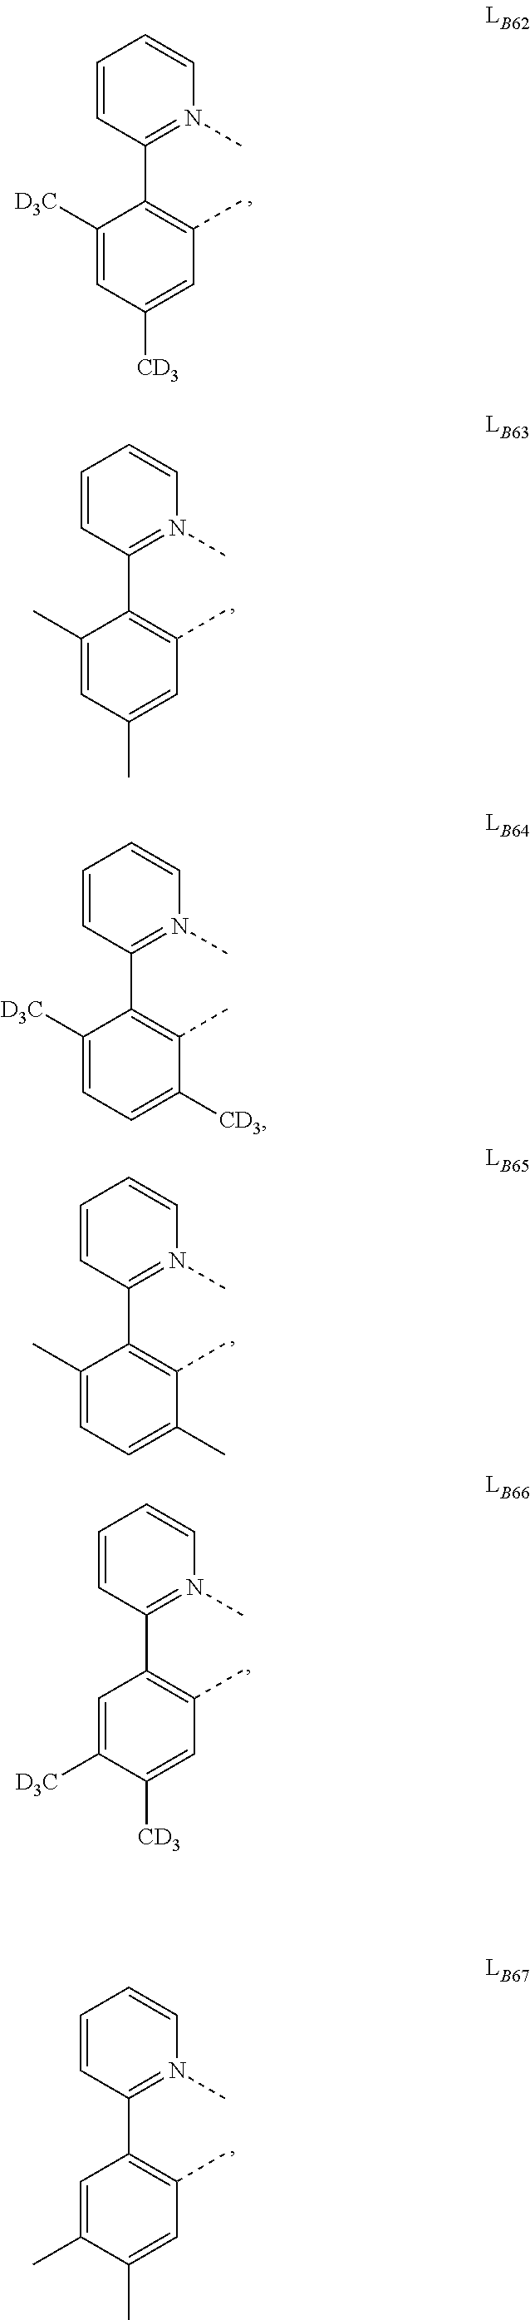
C1=CC(C2=C(C)C([CD3])=CC=C2[D3C])=N(C)C=C1.C1=CC(C2=C(C)C=C([CD3])C=C2[D3C])=N(C)C=C1.C1=CC(C2=C(C)C(C)=CC=C2C)=N(C)C=C1.C1=CC(C2=C(C)C=C([CD3])C([D3C])=C2)=N(C)C=C1.C1=CC(C2=C(C)C=C(C)C(C)=C2)=N(C)C=C1.C1=CC(C2=C(C)C=C(C)C=C2C)=N(C)C=C1
